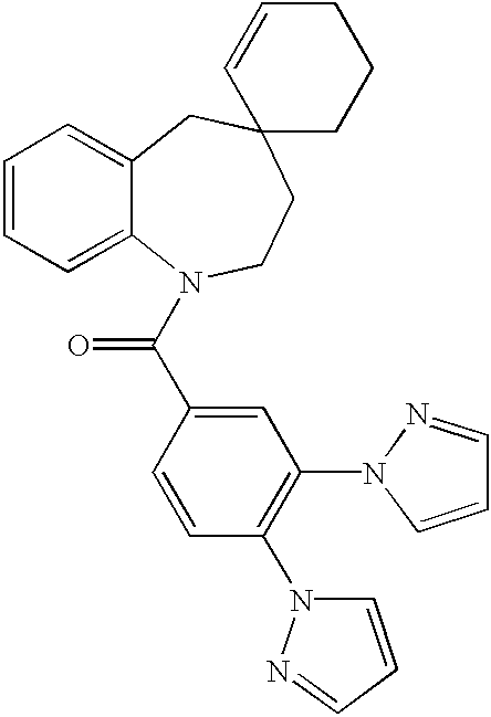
C1=CC=C2C(=C1)CC1(CCN2C(C2=CC(N3C=CC=N3)=C(N3C=CC=N3)C=C2)=O)CCCC=C1
